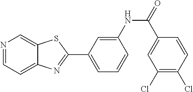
N1=CC=C2C(=C1)SC(C1=CC=CC(NC(=O)C3=CC(Cl)=C(Cl)C=C3)=C1)=N2
